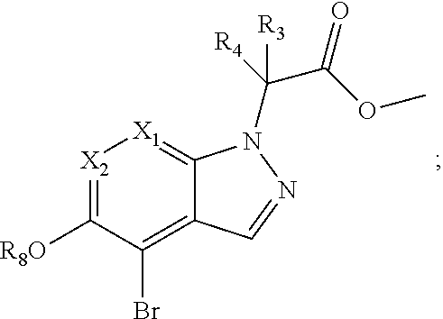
[X2]1=C([R8O])C(Br)=C2C(=[X1]1)N(C(C(=O)OC)([R4])[R3])N=C2
